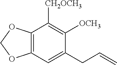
C12=C(OCO1)C([CH2OCH3])=C([OCH3])C(CC=C)=C2
